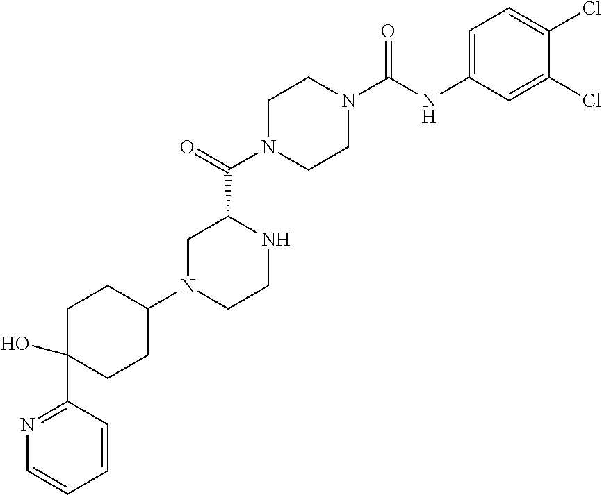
C1N(C(C2CN(C3CCC(O)(C4=NC=CC=C4)CC3)CCN2)=O)CCN(C(NC2=CC=C(Cl)C(Cl)=C2)=O)C1
